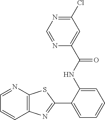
N1=CN=C(Cl)C=C1C(NC1=CC=CC=C1C1=NC2=C(S1)N=CC=C2)=O
